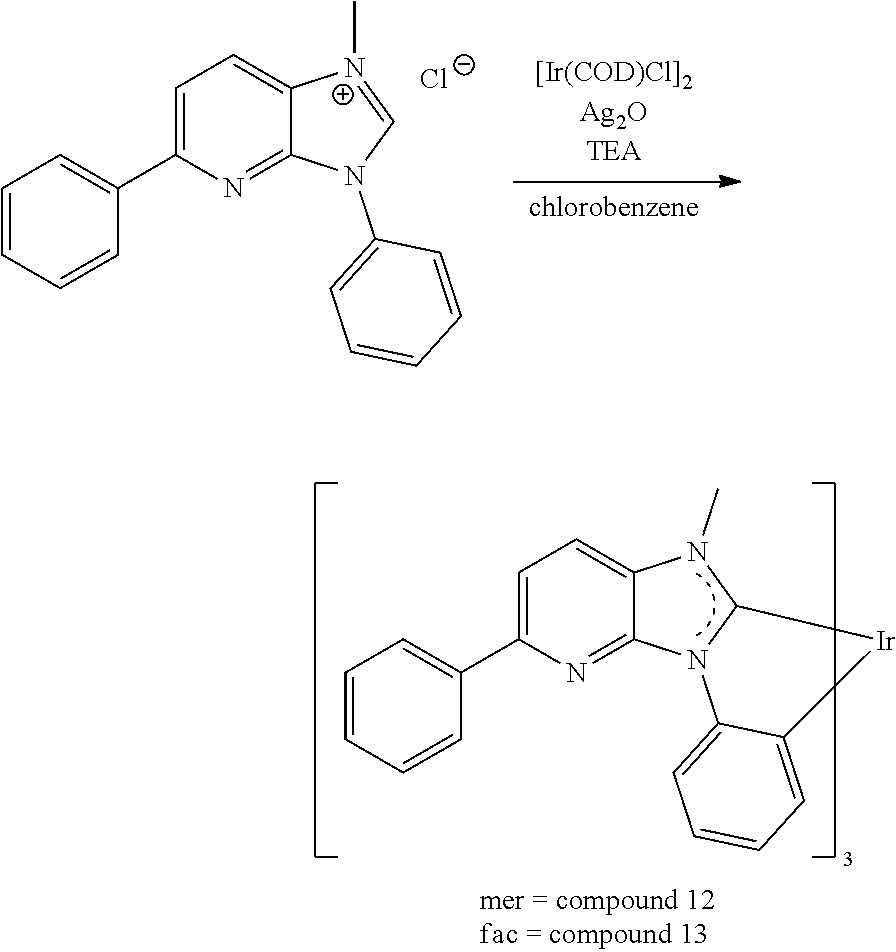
C1=C(C2=CC=CC=C2)N=C2C(=C1)[N+](C)=CN2C1=CC=CC=C1.[Cl-].C1=C(C2=CC=CC=C2)N=C2C(=C1)N(C)C1N2C2=CC=CC=C2[Ir]1
